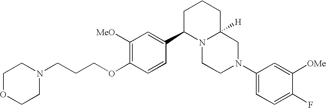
C1([MeO])=C(OCCCN2CCOCC2)C=CC(C2N3C([H])(CCC2)CN(C2=CC=C(F)C([OMe])=C2)CC3)=C1
